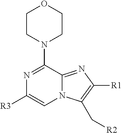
[R3]C1=CN2C(=NC([R1])=C2C[R2])C(N2CCOCC2)=N1
